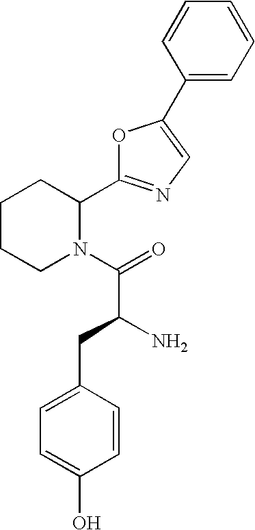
C1(C2=CN=C(C3CCCCN3C(=O)C(CC3=CC=C(O)C=C3)N)O2)=CC=CC=C1
